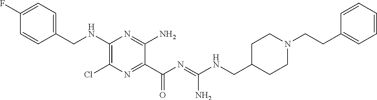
C1=C(F)C=CC(CNC2=C(Cl)N=C(C(N=C(NCC3CCN(CCC4=CC=CC=C4)CC3)N)=O)C(N)=N2)=C1
